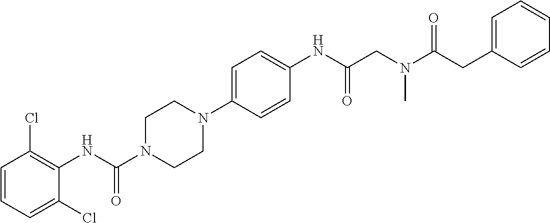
C1=CC=C(Cl)C(NC(N2CCN(C3=CC=C(NC(=O)CN(C)C(=O)CC4=CC=CC=C4)C=C3)CC2)=O)=C1Cl
